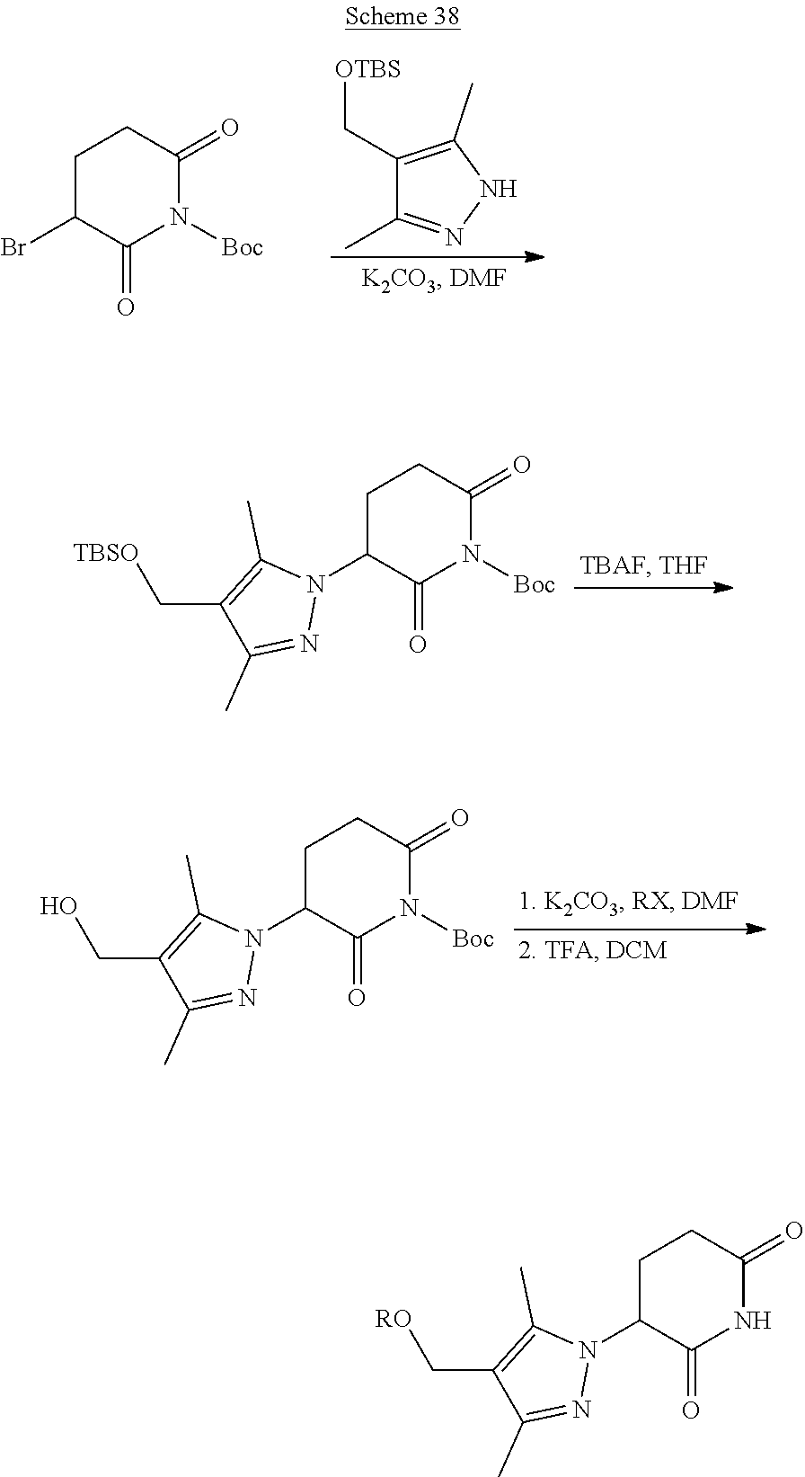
C1C(N2C(C)=C(C[TBSO])C(C)=N2)C(=O)N([Boc])C(=O)C1.C1C(N2C(C)=C(CO)C(C)=N2)C(=O)N([Boc])C(=O)C1.C1C(Br)C(=O)N([Boc])C(=O)C1.[OTBS]CC1=C(C)NN=C1C.C1C(N2C(C)=C(C[RO])C(C)=N2)C(=O)NC(=O)C1
